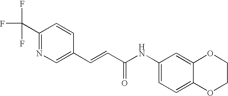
C(=CC(=O)NC1=CC=C2C(=C1)OCCO2)C1=CN=C(C(F)(F)F)C=C1
